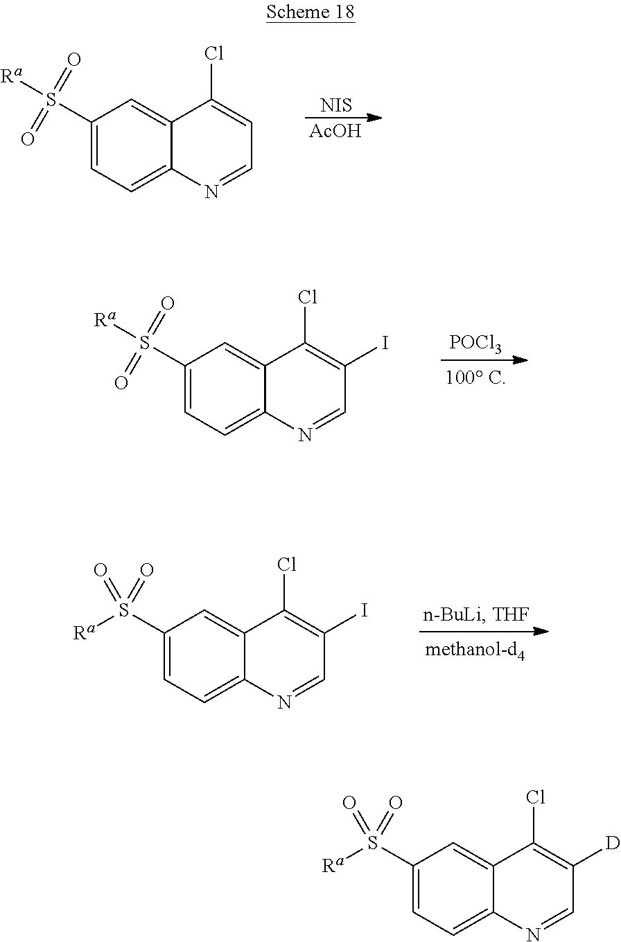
C1(S(=O)(=O)[Ra])=CC=C2C(=C1)C(Cl)=C([D])C=N2.C1(S(=O)(=O)[Ra])=CC=C2C(=C1)C(Cl)=CC=N2.[NIS].[AcOH].C1(S(=O)(=O)[Ra])=CC=C2C(=C1)C(Cl)=C(I)C=N2.[POCl3].C1(S(=O)(=O)[Ra])=CC=C2C(=C1)C(Cl)=C(I)C=N2
